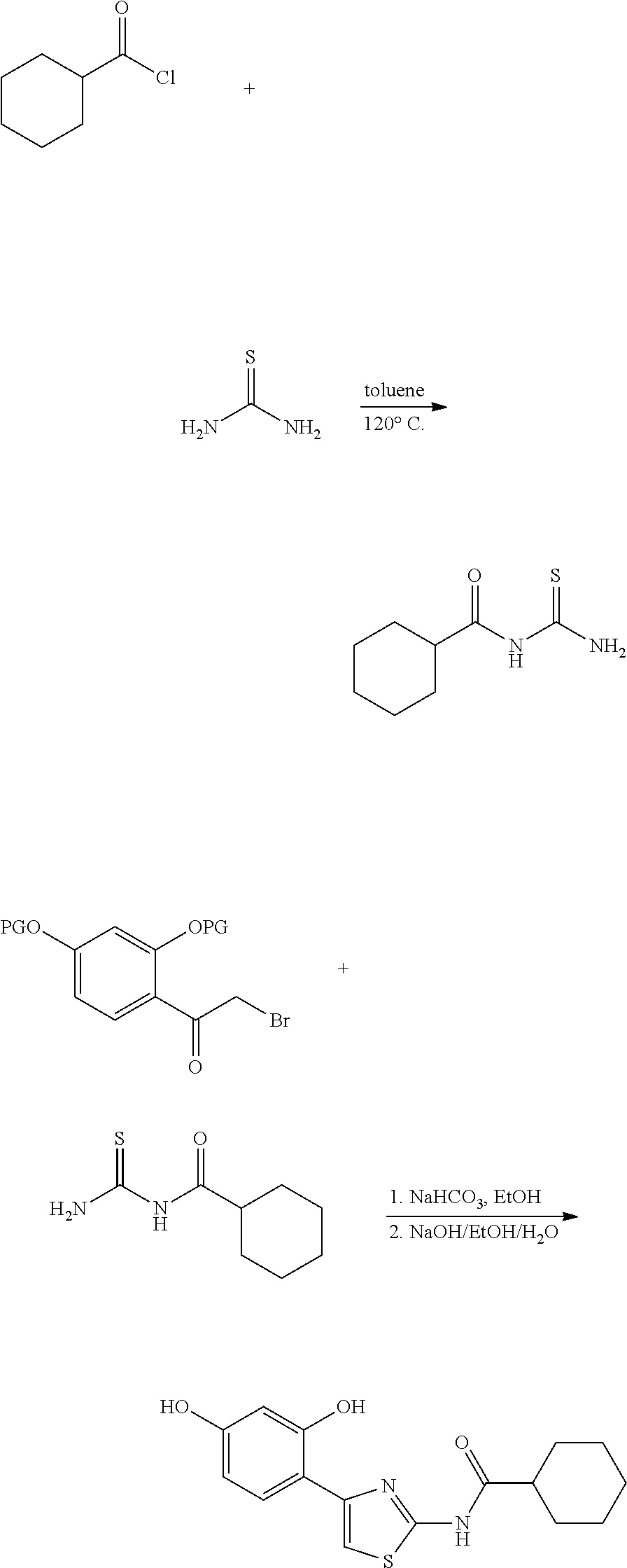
C1CCCC(C(Cl)=O)C1.C1([PGO])=CC=C(C(=O)CBr)C([OPG])=C1.NC(N)=S.NC(NC(=O)C1CCCCC1)=S.C1CCCC(C(NC(N)=S)=O)C1.C1(O)=CC=C(C2=CSC(NC(C3CCCCC3)=O)=N2)C(O)=C1
